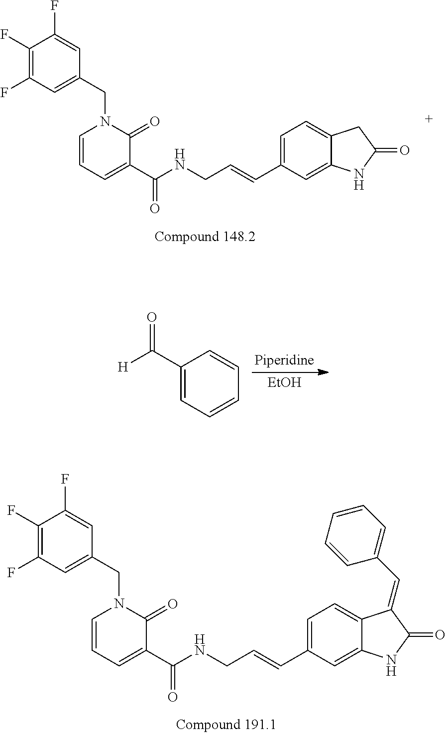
C12=CC(C=CCNC(C3=CC=CN(CC4=CC(F)=C(F)C(F)=C4)C3=O)=O)=CC=C1CC(=O)N2.[EtOH].C1(C([H])=O)=CC=CC=C1.C12=CC(C=CCNC(C3=CC=CN(CC4=CC(F)=C(F)C(F)=C4)C3=O)=O)=CC=C1C(=CC1=CC=CC=C1)C(=O)N2
